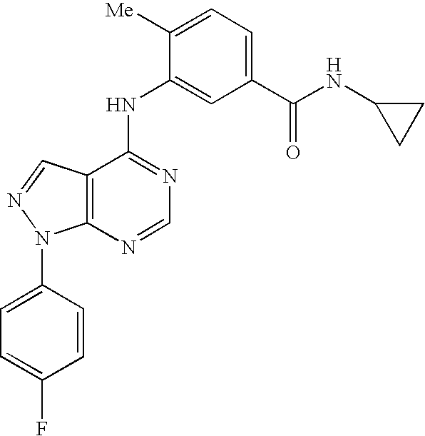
C12=C(C(NC3=CC(C(NC4CC4)=O)=CC=C3[Me])=NC=N1)C=NN2C1=CC=C(F)C=C1
